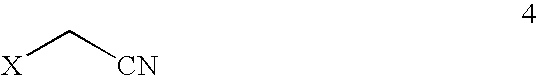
[X]C[CN]
